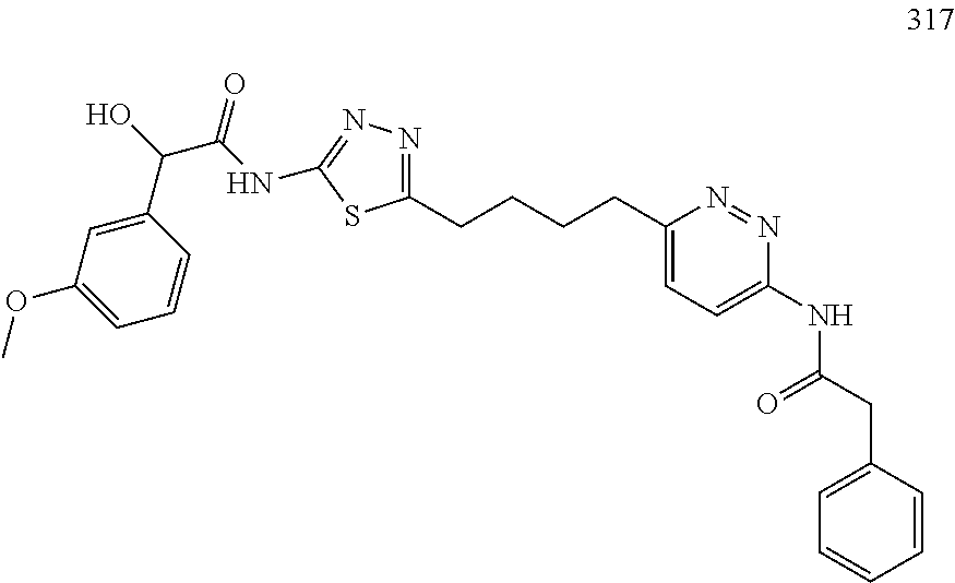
C1(CCCCC2=CC=C(NC(CC3=CC=CC=C3)=O)N=N2)=NN=C(NC(C(O)C2=CC(OC)=CC=C2)=O)S1
